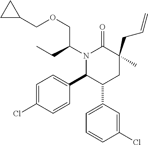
C1=C(Cl)C=CC(C2C(C3=CC=CC(Cl)=C3)CC(C)(CC=C)C(=O)N2C(COCC2CC2)CC)=C1
